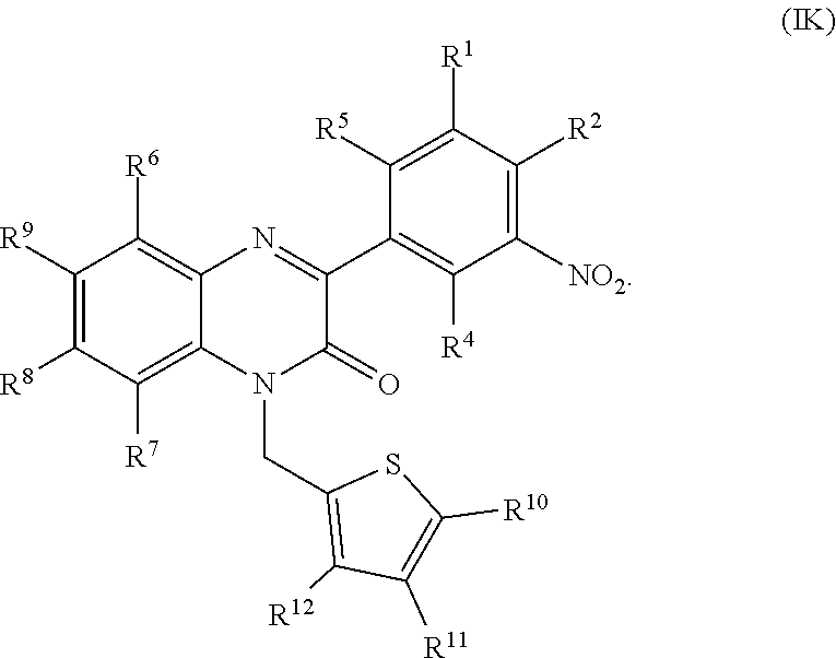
C1([R5])=C([R1])C([R2])=C([NO2])C([R4])=C1C1=NC2=C([R6])C([R9])=C([R8])C([R7])=C2N(CC2=C([R12])C([R11])=C([R10])S2)C1=O
